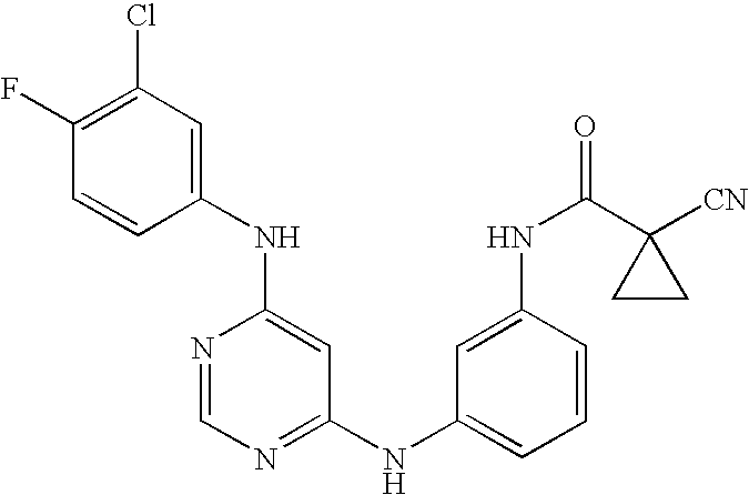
C1(NC2=CC(Cl)=C(F)C=C2)=CC(NC2=CC=CC(NC(C3([CN])CC3)=O)=C2)=NC=N1
